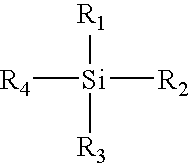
[Si]([R2])([R3])([R1])[R4]
